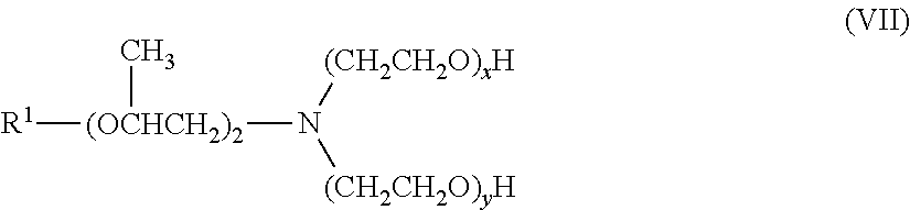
[(CH2CH2O)xH]N([(CH2CH2O)yH])[(OCHCH2)2]([R1])C
